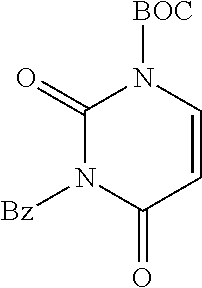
[Bz]N1C(=O)C=CN([BOC])C1=O
